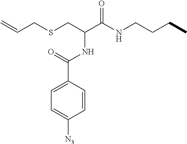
C=CCSCC(C(NCCCC)=O)NC(=O)C1=CC=C([N3])C=C1
